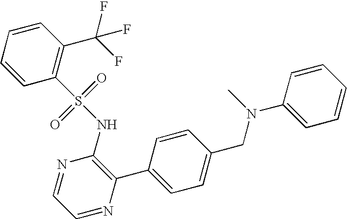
C1=CC(S(NC2=C(C3=CC=C(CN(C)C4=CC=CC=C4)C=C3)N=CC=N2)(=O)=O)=C(C(F)(F)F)C=C1
